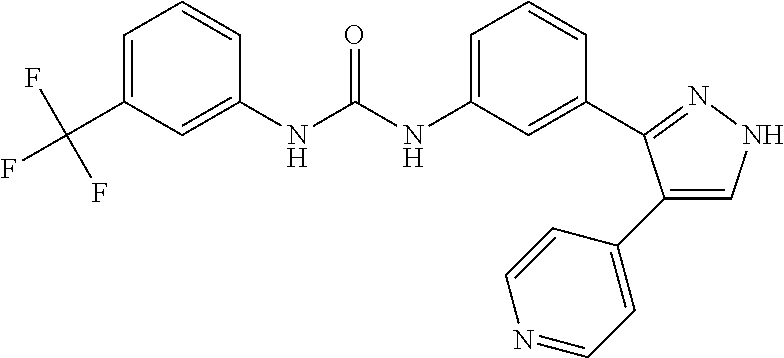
C1=C(C(F)(F)F)C=C(NC(NC2=CC=CC(C3=NNC=C3C3=CC=NC=C3)=C2)=O)C=C1
